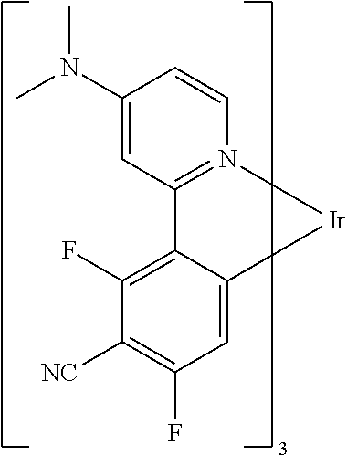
C1([NC])=C(F)C=C2C(=C1F)C1=N(C=CC(N(C)C)=C1)[Ir]2
